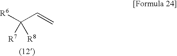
[R6]C(C=C)([R7])[R8]
